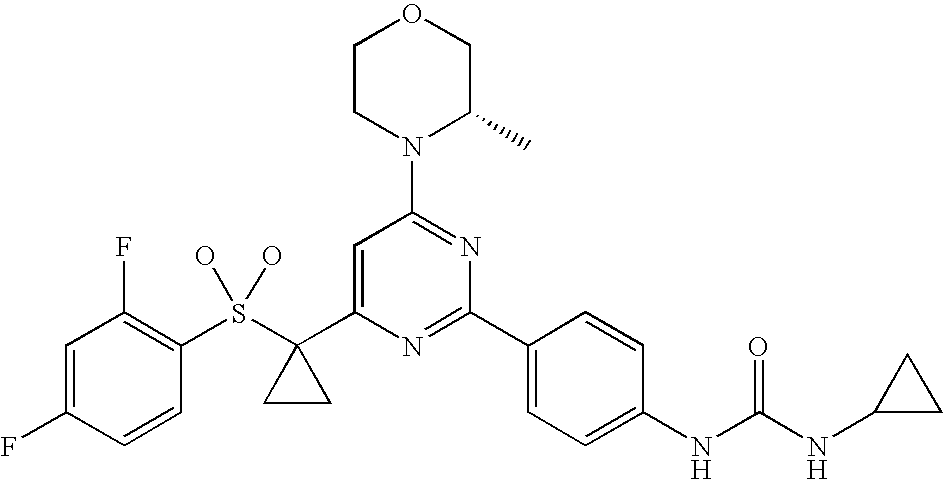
C1=C(F)C=CC(S(C2(C3=CC(N4C(C)COCC4)=NC(C4=CC=C(NC(NC5CC5)=O)C=C4)=N3)CC2)(O)O)=C1F
